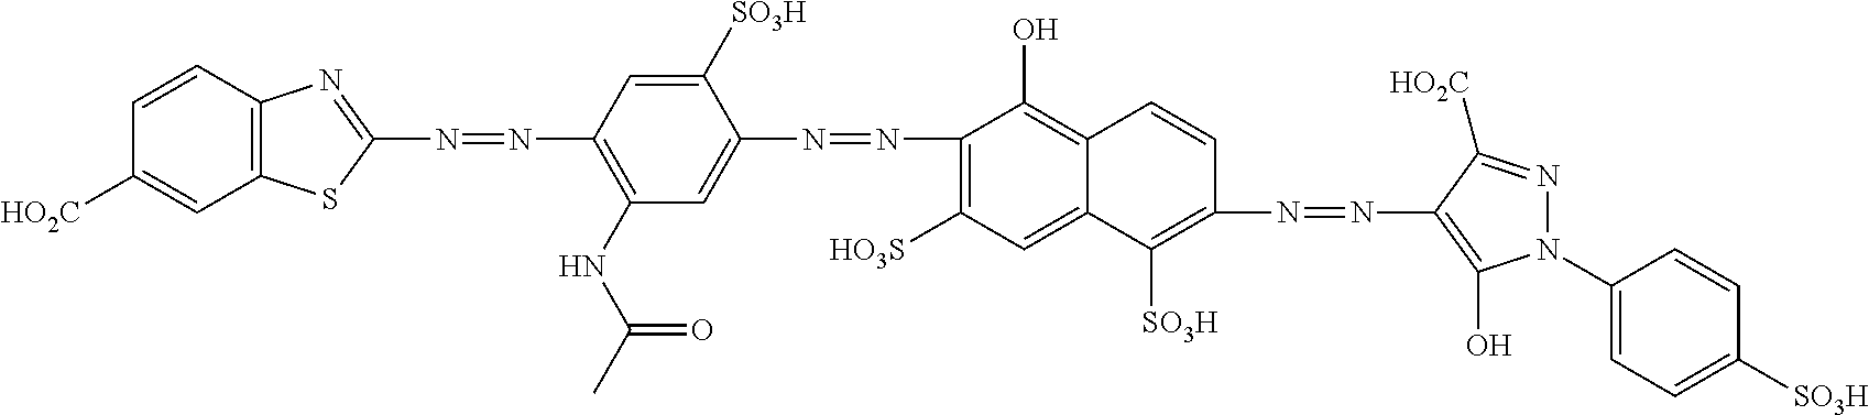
C1(N=NC2=CC(NC(C)=O)=C(N=NC3=NC4=C(S3)C=C([HO2C])C=C4)C=C2[SO3H])=C([HO3S])C=C2C(=C1O)C=CC(N=NC1=C(O)N(C3=CC=C([SO3H])C=C3)N=C1[HO2C])=C2[SO3H]
